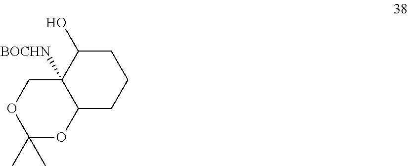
C1(C)(C)OC2C([BOCHN])(CO1)C(O)CCC2
